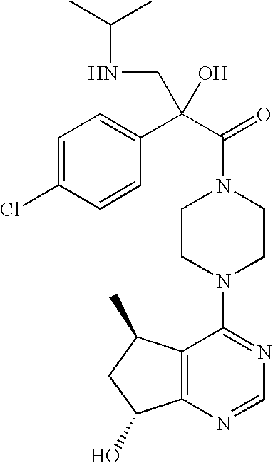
C12=C(N=CN=C1N1CCN(C(=O)C(C3=CC=C(Cl)C=C3)(CNC(C)C)O)CC1)C(O)CC2C
